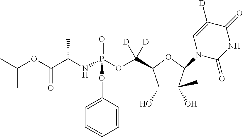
C1(O)C(C)(O)C(N2C(=O)NC(=O)C([D])=C2)OC1C(OP(NC(C(OC(C)C)=O)C)(=O)OC1=CC=CC=C1)([D])[D]
